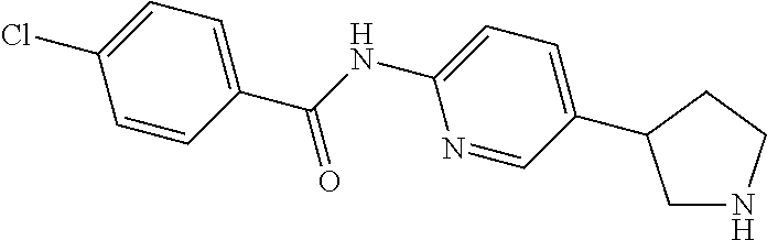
C1NCCC1C1=CC=C(NC(C2=CC=C(Cl)C=C2)=O)N=C1
